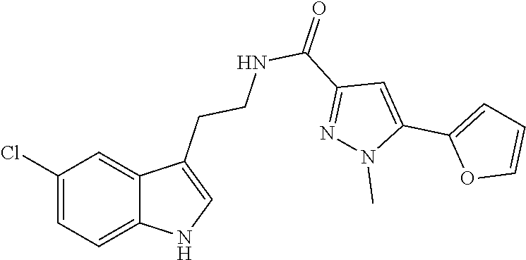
C1(Cl)=CC=C2C(=C1)C(CCNC(C1=NN(C)C(C3=CC=CO3)=C1)=O)=CN2
